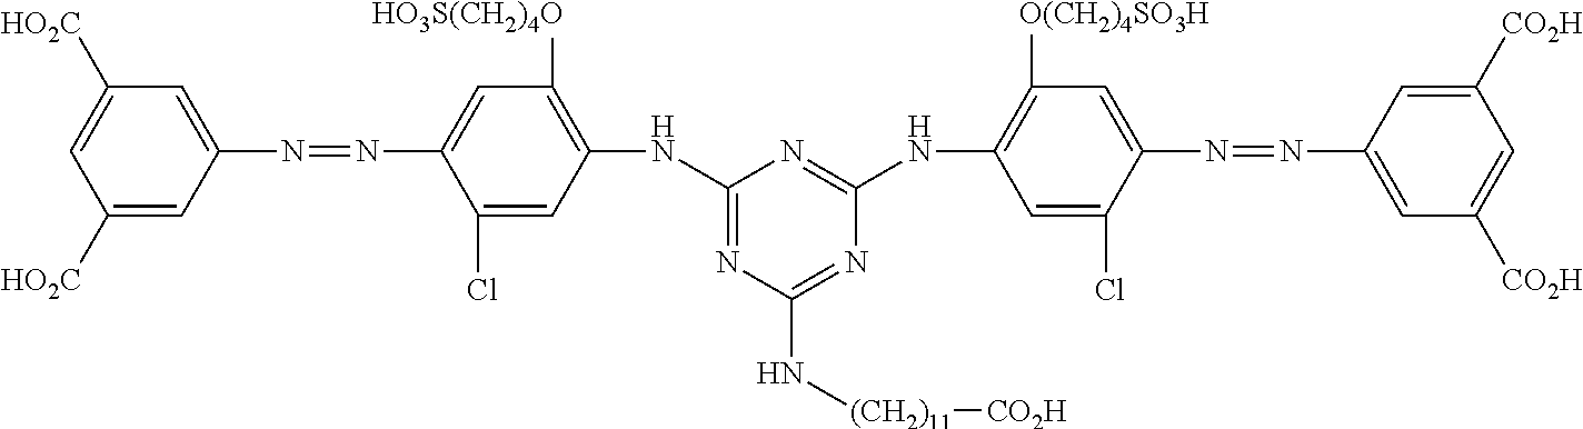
C1([HO2C])=CC(N=NC2=CC([HO3S(CH2)4O])=C(NC3=NC(N[(CH2)11][CO2H])=NC(NC4=C([O(CH2)4SO3H])C=C(N=NC5=CC([CO2H])=CC([CO2H])=C5)C(Cl)=C4)=N3)C=C2Cl)=CC([HO2C])=C1
